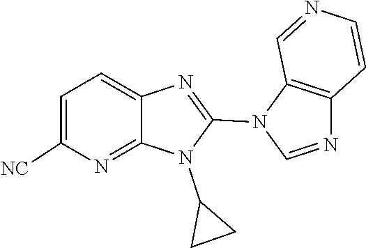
N1(C2=NC3=CC=C([NC])N=C3N2C2CC2)C=NC2=C1C=NC=C2
